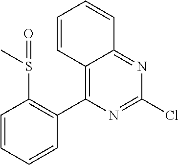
C12=C(C3=C(S(C)=O)C=CC=C3)N=C(Cl)N=C1C=CC=C2
